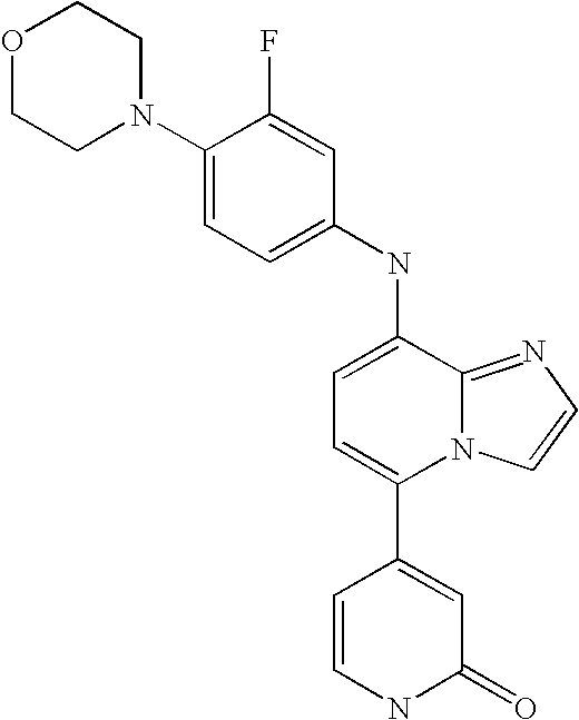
C1(C2=CC(=O)NC=C2)=CC=C(NC2=CC=C(N3CCOCC3)C(F)=C2)C2=NC=CN12
